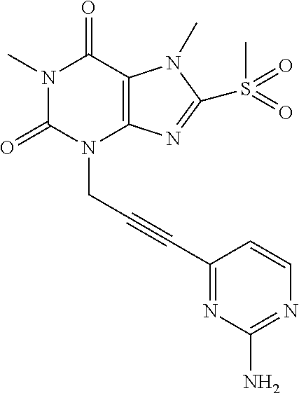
N1(C)C(=O)N(CC#CC2=NC(N)=NC=C2)C2=C(C1=O)N(C)C(S(C)(=O)=O)=N2
